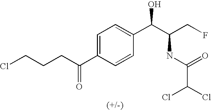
O=C(C1=CC=C(C(C(CF)NC(C(Cl)Cl)=O)O)C=C1)CCCCl
